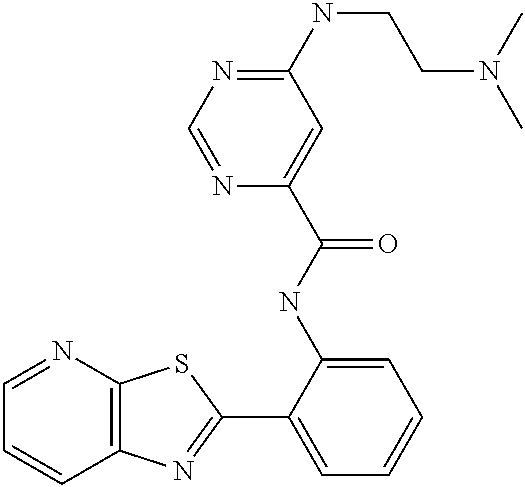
C1=NC2=C(C=C1)N=C(C1=CC=CC=C1NC(=O)C1=CC(NCCN(C)C)=NC=N1)S2
